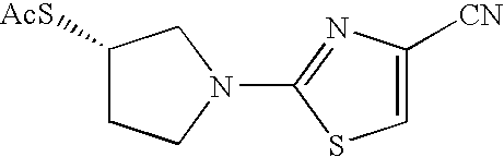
C1CN(C2=NC([CN])=CS2)CC1[AcS]
